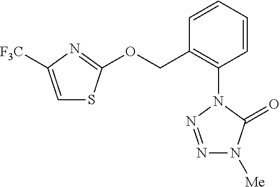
C1=C([F3C])N=C(OCC2=C(N3N=NN([Me])C3=O)C=CC=C2)S1
